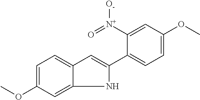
N1C(C2=CC=C(OC)C=C2[N+](=O)[O-])=CC2=CC=C(OC)C=C12
